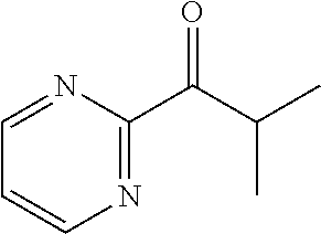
O=C(C1=NC=CC=N1)C(C)C
